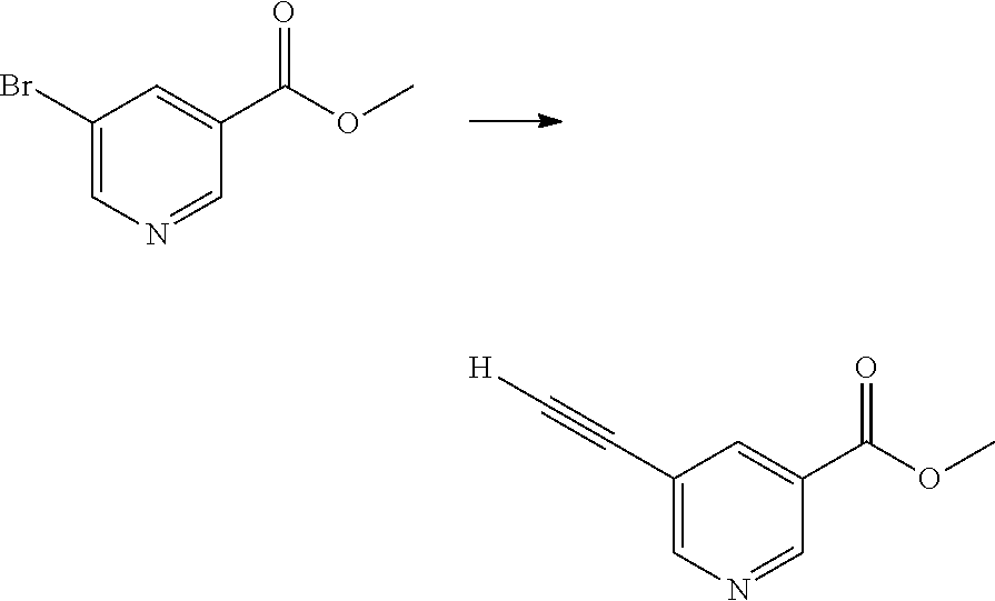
C1(Br)=CN=CC(C(OC)=O)=C1.C1(C#C[H])=CN=CC(C(OC)=O)=C1
